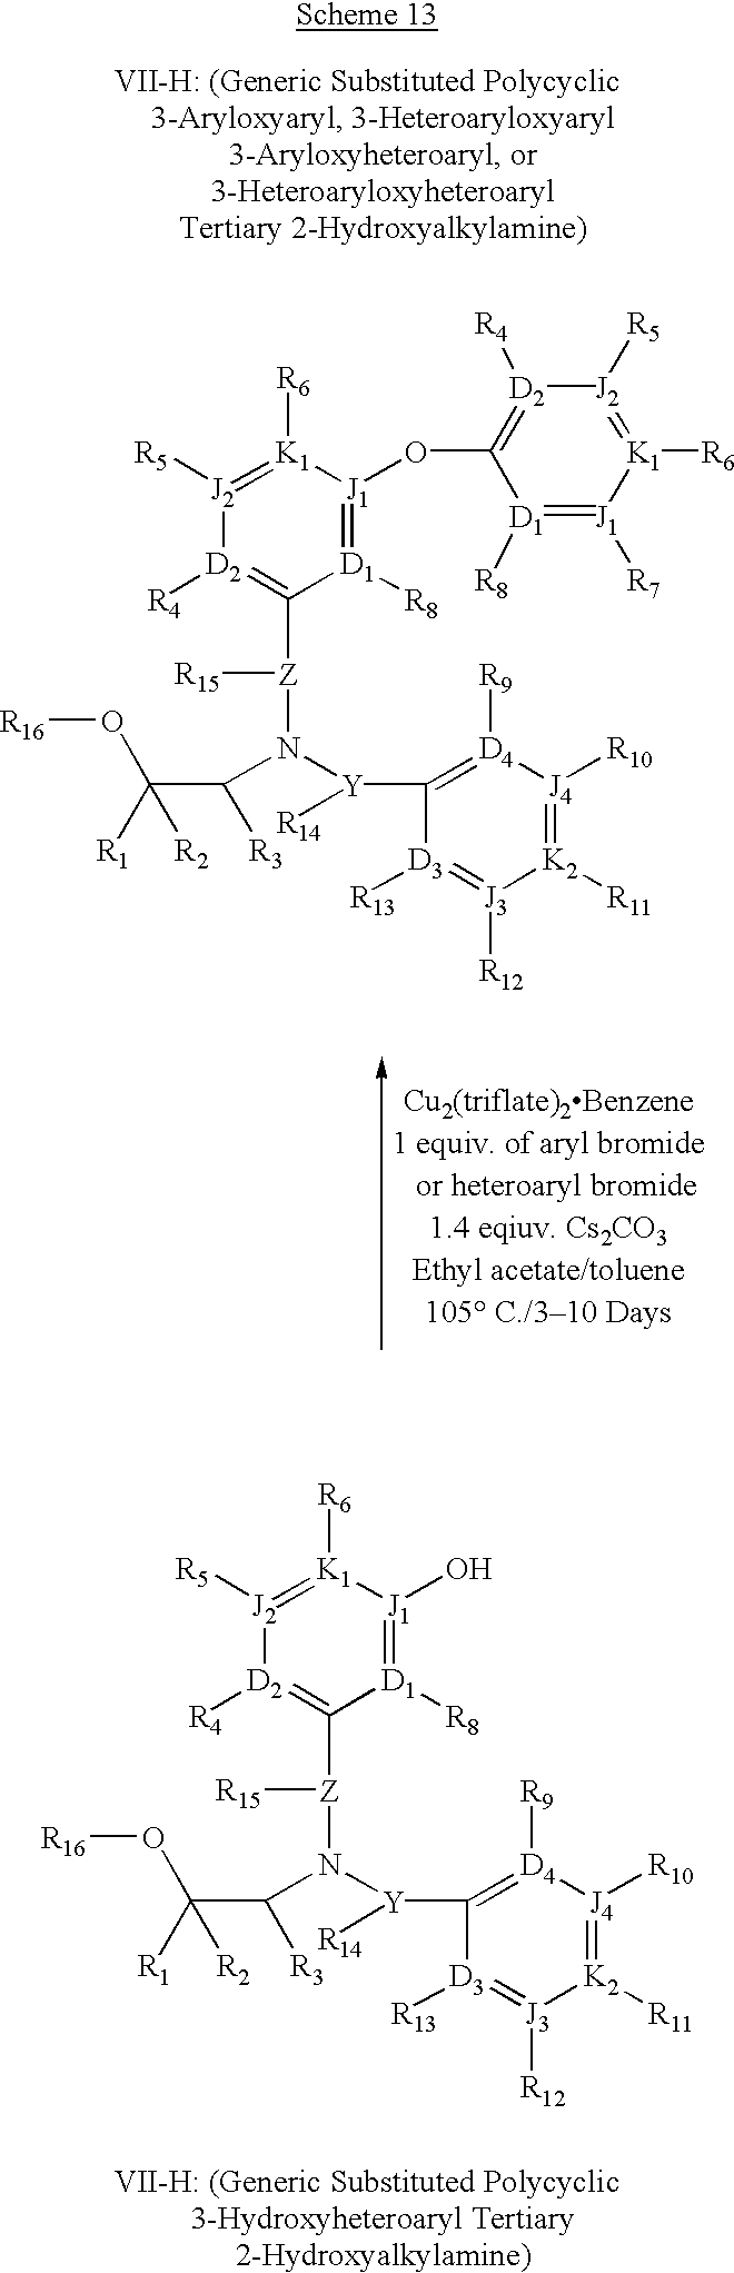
[J2]1([R5])=[K1]([R6])[J1](O)=[D1]([R8])C([Z]([R15])N([Y](C2=[D4]([R9])[J4]([R10])=[K2]([R11])[J3]([R12])=[D3]2[R13])[R14])C(C([R1])(O[R16])[R2])[R3])=[D2]1[R4].[J2]1([R5])=[K1]([R6])[J1](OC2=[D2]([R4])[J2]([R5])=[K1]([R6])[J1]([R7])=[D1]2[R8])=[D1]([R8])C([Z]([R15])N([Y](C2=[D4]([R9])[J4]([R10])=[K2]([R11])[J3]([R12])=[D3]2[R13])[R14])C(C([R1])(O[R16])[R2])[R3])=[D2]1[R4]
